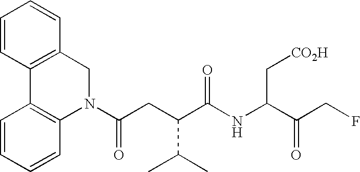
C1=CC=CC2=C1C1=C(CN2C(CC(C(NC(C(=O)CF)C[CO2H])=O)C(C)C)=O)C=CC=C1
